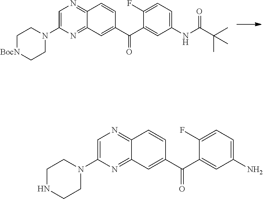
C1(N2CC[BocN]CC2)=CN=C2C(=N1)C=C(C(=O)C1=CC(NC(C(C)(C)C)=O)=CC=C1F)C=C2.C1(N2CCNCC2)=CN=C2C(=N1)C=C(C(=O)C1=CC(N)=CC=C1F)C=C2
